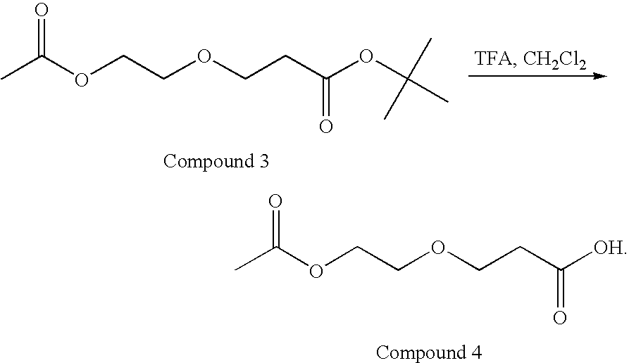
C(CC([OH])=O)OCCOC(C)=O.C(CC(OC(C)(C)C)=O)OCCOC(C)=O
